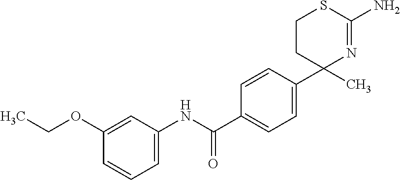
C1=CC(C2(C)N=C(N)SCC2)=CC=C1C(NC1=CC=CC(OCC)=C1)=O
